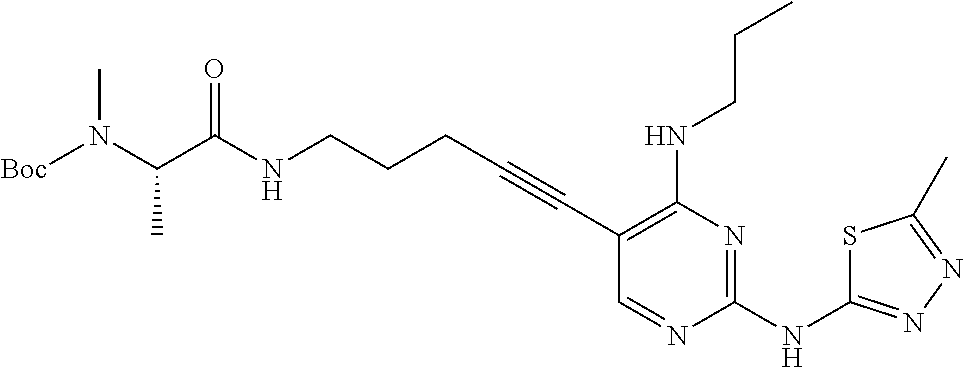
N(CCCC#CC1=C(NCCC)N=C(NC2=NN=C(C)S2)N=C1)C(=O)C(N([Boc])C)C
